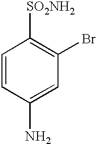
C1=CC(N)=CC(Br)=C1[SO2NH2]
